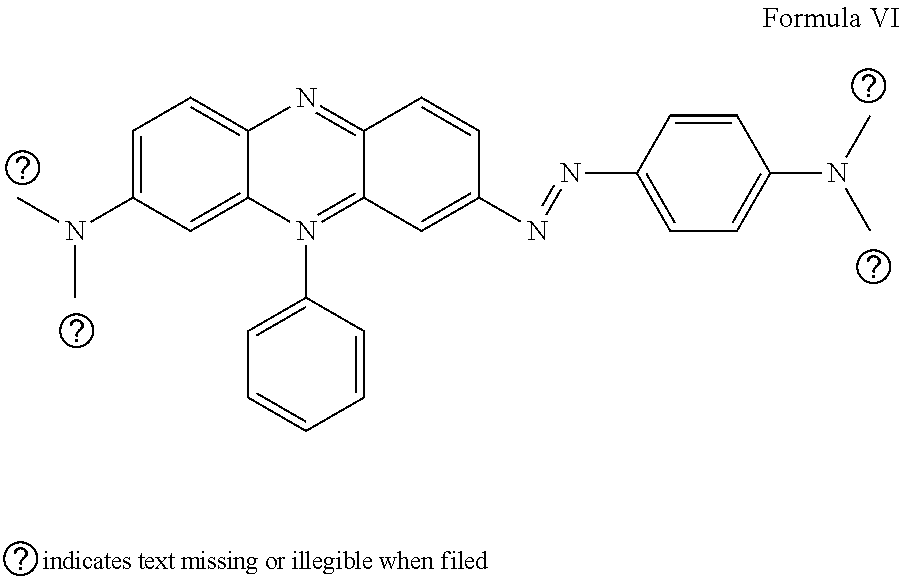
C1=C(N(C)C)C=C2C(=C1)N=C1C(=N2C2=CC=CC=C2)C=C(N=NC2=CC=C(N(C)C)C=C2)C=C1
